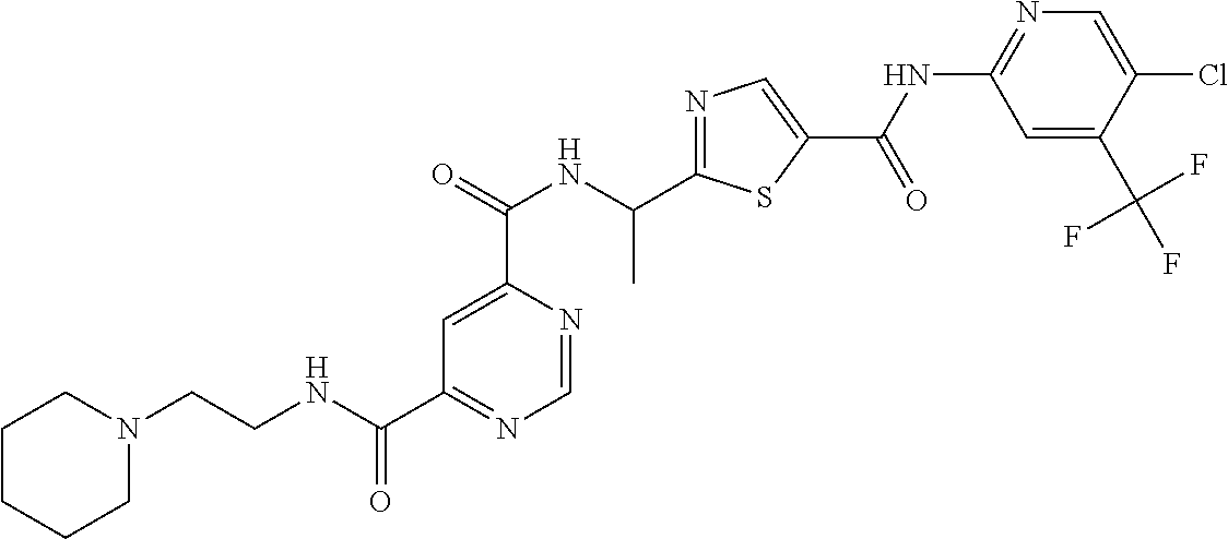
N1=C(C(NC(C2=CC(C(NCCN3CCCCC3)=O)=NC=N2)=O)C)SC(C(=O)NC2=NC=C(Cl)C(C(F)(F)F)=C2)=C1
